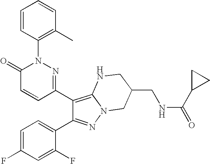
C1(C2=C3N(N=C2C2=CC=C(F)C=C2F)CC(CNC(=O)C2CC2)CN3)=NN(C2=C(C)C=CC=C2)C(=O)C=C1
